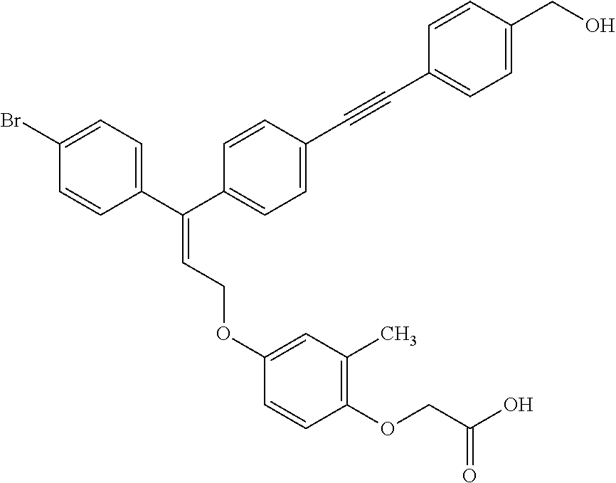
C1=CC(C(C2=CC=C(C#CC3=CC=C(CO)C=C3)C=C2)=CCOC2=CC(C)=C(OCC(O)=O)C=C2)=CC=C1Br
